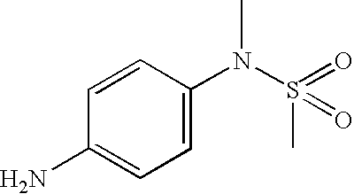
C1=CC(N(S(C)(=O)=O)C)=CC=C1N
